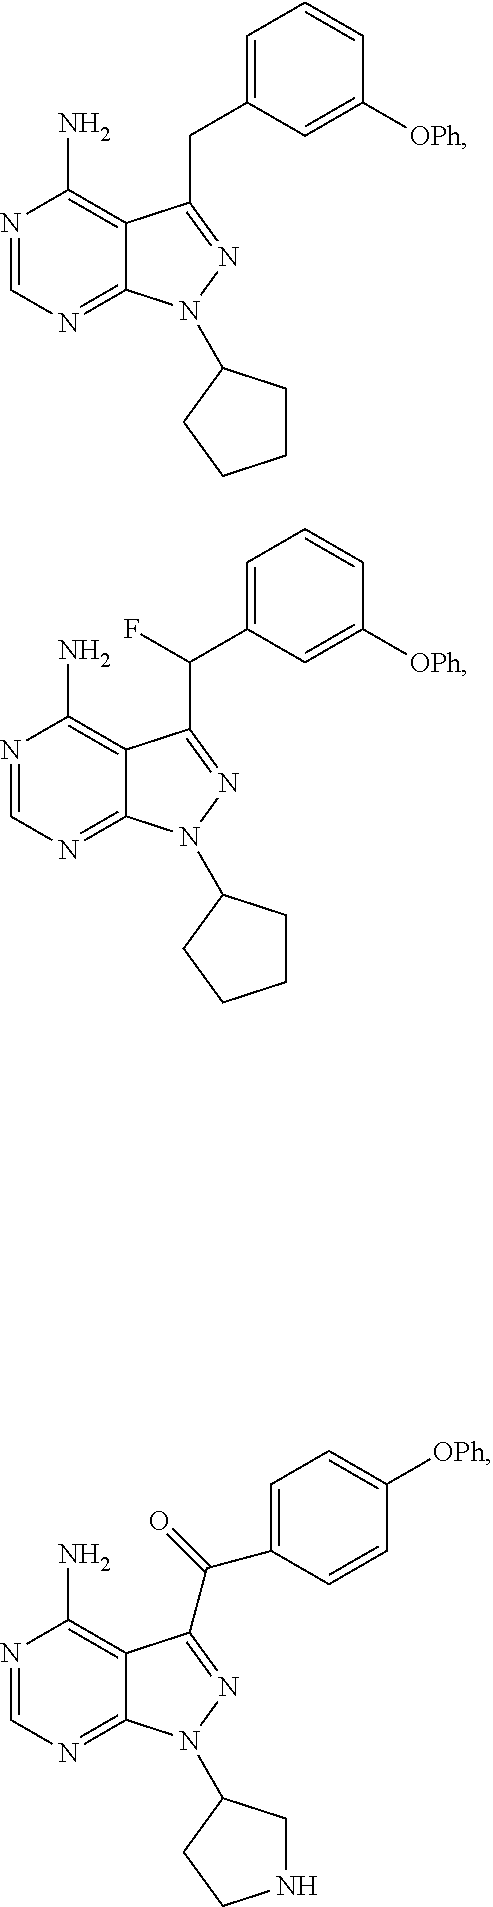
N1=CN=C2C(=C1N)C(CC1=CC=CC([OPh])=C1)=NN2C1CCCC1.N1=CN=C2C(=C1N)C(C(C1=CC=CC([OPh])=C1)F)=NN2C1CCCC1.N1=CN=C2C(=C1N)C(C(=O)C1=CC=C([OPh])C=C1)=NN2C1CNCC1
